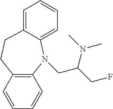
C12=C(N(CC(CF)N(C)C)C3=CC=CC=C3CC1)C=CC=C2
